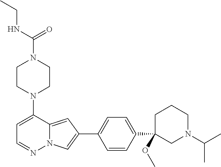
N1(C2=CC=NN3C2=CC(C2=CC=C(C4(OC)CN(C(C)C)CCC4)C=C2)=C3)CCN(C(=O)NCC)CC1
